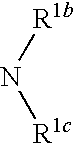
N([R1b])[R1c]
